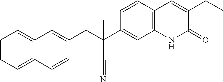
C(C1=CC2=CC=CC=C2C=C1)C(C#N)(C1=CC2=C(C=C1)C=C(CC)C(=O)N2)C
